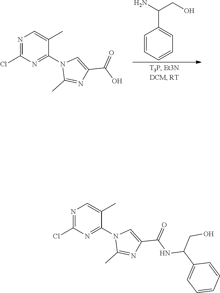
C(C1=CC=CC=C1)(N)CO.N1=C(Cl)N=C(N2C(C)=NC(C(=O)O)=C2)C(C)=C1.N1=C(Cl)N=C(N2C(C)=NC(C(=O)NC(CO)C3=CC=CC=C3)=C2)C(C)=C1
